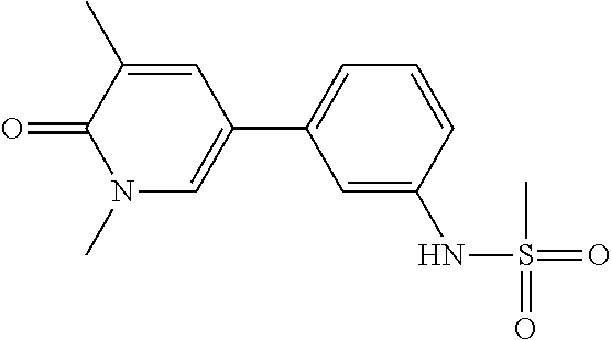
C1=C(NS(C)(=O)=O)C=CC=C1C1=CN(C)C(=O)C(C)=C1
